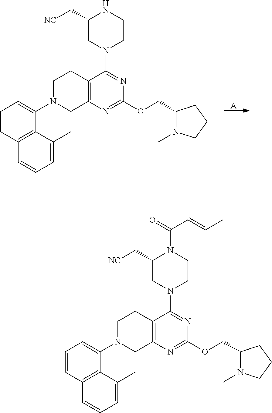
[A].C12=C(N=C(OCC3N(C)CCC3)N=C1N1CCNC(C[NC])C1)CN(C1=CC=CC3=C1C(C)=CC=C3)CC2.C12=C(N=C(OCC3N(C)CCC3)N=C1N1CCN(C(C=CC)=O)C(C[NC])C1)CN(C1=CC=CC3=C1C(C)=CC=C3)CC2
